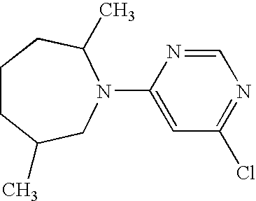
C1(N2CC(C)CCCC2C)=CC(Cl)=NC=N1
